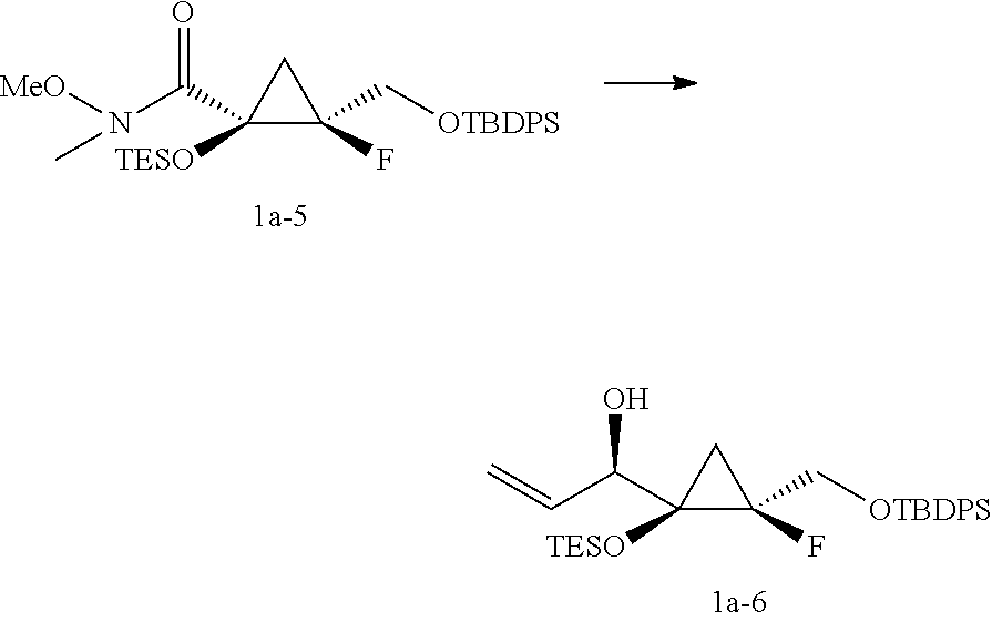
C1([TESO])(C(N([MeO])C)=O)C(F)(C[OTBDPS])C1.C1([TESO])(C(C=C)O)C(F)(C[OTBDPS])C1
